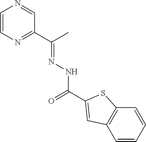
C1=CN=C(C(C)=NNC(=O)C2=CC3=C(C=CC=C3)S2)C=N1
